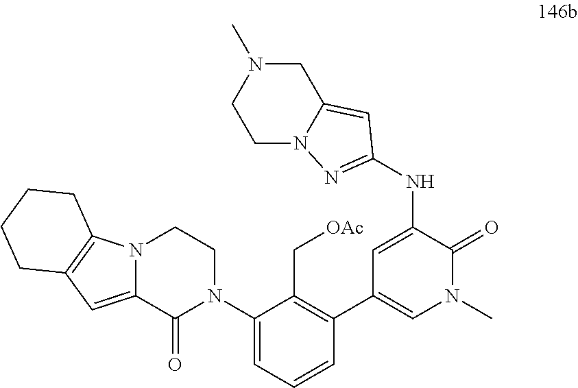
C1(N2CCN3C(=CC4=C3CCCC4)C2=O)=CC=CC(C2=CN(C)C(=O)C(NC3=NN4CCN(C)CC4=C3)=C2)=C1C[OAc]
